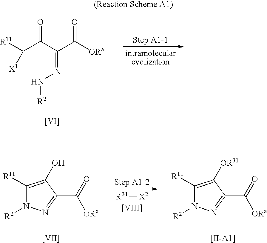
[R11]C(C(C(C([ORa])=O)=NN[R2])=O)[X1].[[VI]].[R31][X2].[[VIII]].C1([R11])=C(O)C(C(=O)[ORa])=NN1[R2].[[VII]].C1([R11])=C([OR31])C(C(=O)[ORa])=NN1[R2].[[II-A1]]
